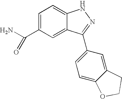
C1=C(C(N)=O)C=C2C(=C1)NN=C2C1=CC=C2C(=C1)CCO2
